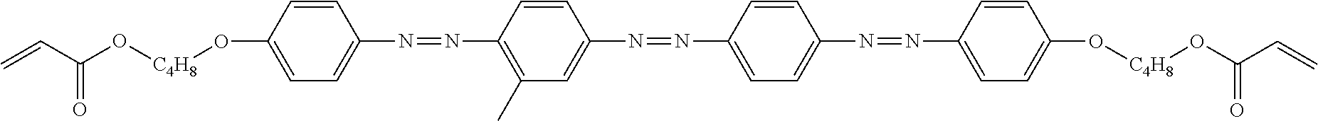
C=CC(O[C4H8]OC1=CC=C(N=NC2=C(C)C=C(N=NC3=CC=C(N=NC4=CC=C(O[C4H8]OC(C=C)=O)C=C4)C=C3)C=C2)C=C1)=O
